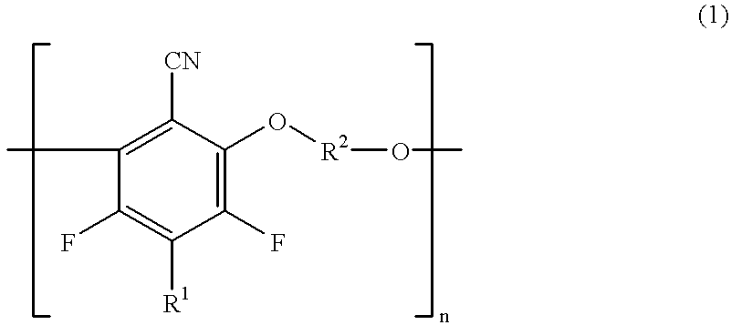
CC1=C([CN])C(O[R2]OC)=C(F)C([R1])=C1F
